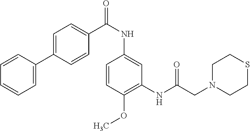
C1=CC(C2=CC=C(C(NC3=CC(NC(CN4CCSCC4)=O)=C(OC)C=C3)=O)C=C2)=CC=C1
